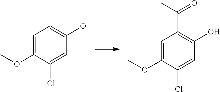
C1=C(OC)C=C(Cl)C(OC)=C1.C1(Cl)=CC(O)=C(C(C)=O)C=C1OC
